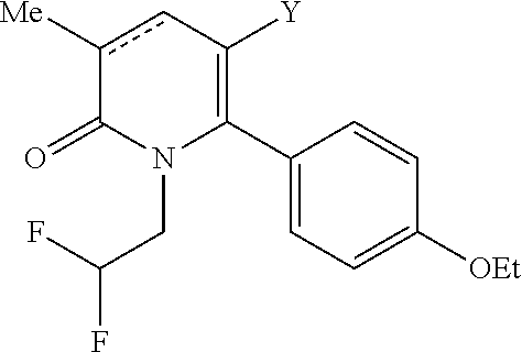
C1(C2=C([Y])cc([Me])C(=O)N2CC(F)F)=CC=C([OEt])C=C1
